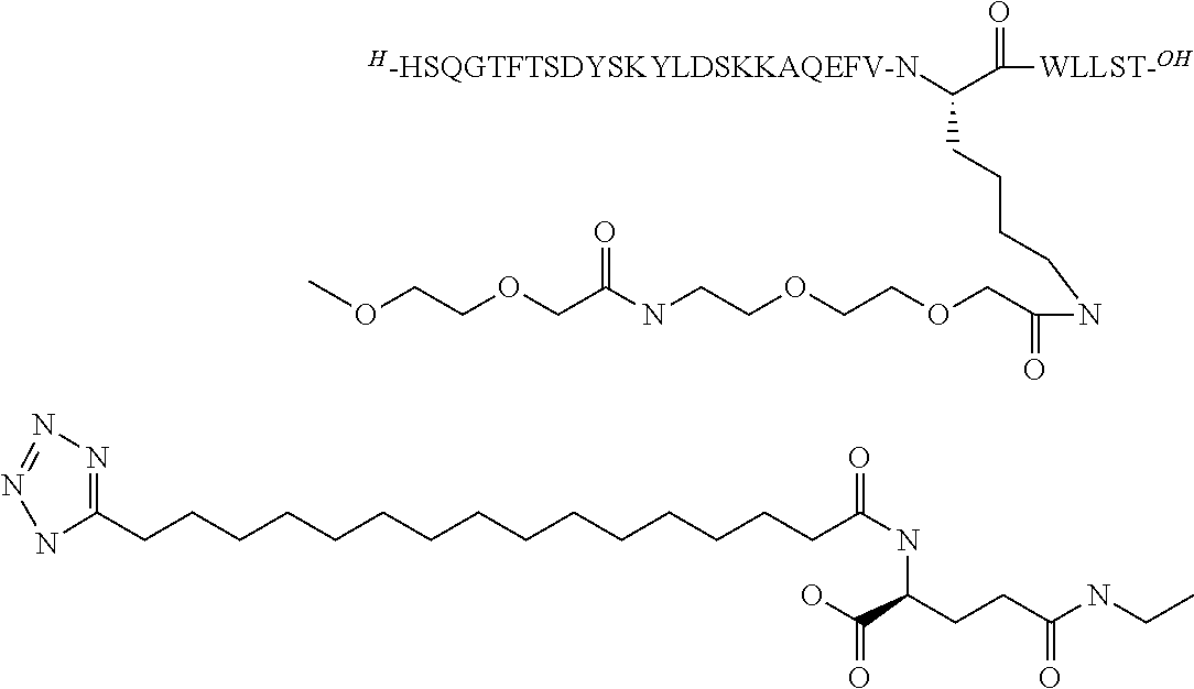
C(CCCCCCCCCCCCCCC1=NN=NN1)C(NC(CCC(=O)NCC)C(O)=O)=O.N(CCCCC(C(=O)[WLLST-OH])[H-HSQGTFTSDYSKYLDSKKAQEFV-N])C(=O)COCCOCCNC(=O)COCCOC
